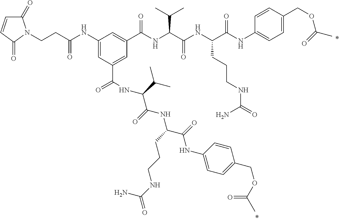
C1(NC(CCN2C(=O)C=CC2=O)=O)=CC(C(NC(C(=O)NC(C(=O)NC2=CC=C(COC(C)=O)C=C2)CCCNC(=O)N)C(C)C)=O)=CC(C(NC(C(NC(C(NC2=CC=C(COC(C)=O)C=C2)=O)CCCNC(=O)N)=O)C(C)C)=O)=C1
